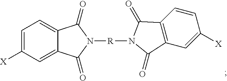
N1([R]N2C(=O)C3=C(C=C([X])C=C3)C2=O)C(=O)C2=CC=C([X])C=C2C1=O
